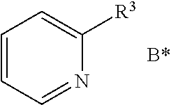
C1=CC=NC([R3])=C1
